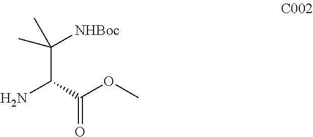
NC(C(OC)=O)C([NHBoc])(C)C
